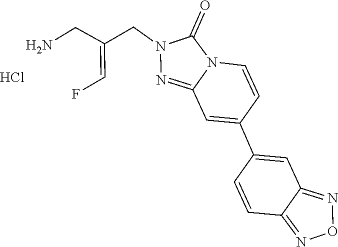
N1=C2C=C(C3=CC4=NN(CC(=CF)CN)C(=O)N4C=C3)C=CC2=NO1.Cl
